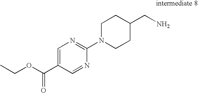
C1=C(C(OCC)=O)C=NC(N2CCC(CN)CC2)=N1
